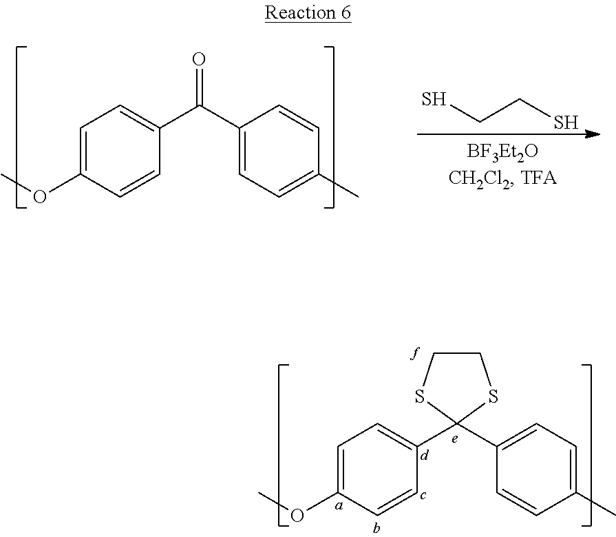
COC1=CC=C(C2(C3=CC=C(C)C=C3)SCCS2)C=C1.COC1=CC=C(C(C2=CC=C(C)C=C2)=O)C=C1.SCCS
